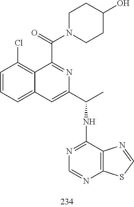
C1=CC=C2C(=C1Cl)C(C(=O)N1CCC(O)CC1)=NC(C(C)NC1=NC=NC3=C1N=CS3)=C2
